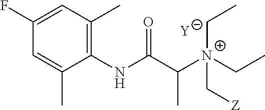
[Y].C1=C(C)C(NC(C([N+](C[Z])(CC)CC)C)=O)=C(C)C=C1F
